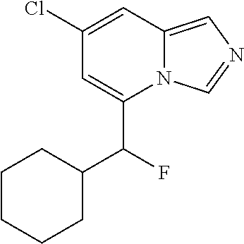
N12C(=CN=C1)C=C(Cl)C=C2C(C1CCCCC1)F
